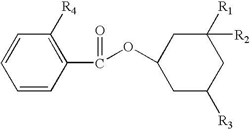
C1([R4])=C(C(OC2CC([R3])CC([R1])([R2])C2)=O)C=CC=C1
